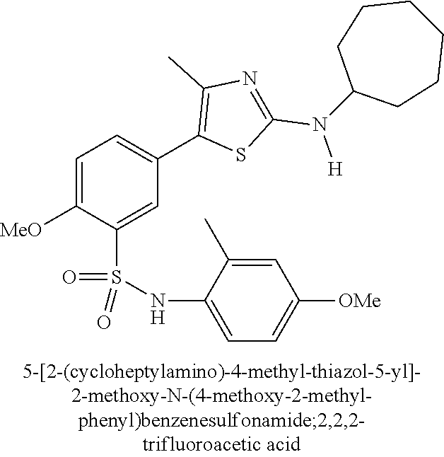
C1=C([MeO])C(S(NC2=CC=C([OMe])C=C2C)(=O)=O)=CC(C2=C(C)N=C(N([H])C3CCCCCC3)S2)=C1
